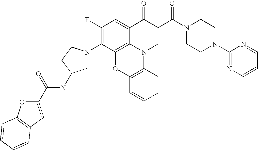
C1(F)=C(N2CC(NC(=O)C3=CC4=C(O3)C=CC=C4)CC2)C2=C3C(=C1)C(=O)C(C(N1CCN(C4=NC=CC=N4)CC1)=O)=CN3C1=C(O2)C=CC=C1
